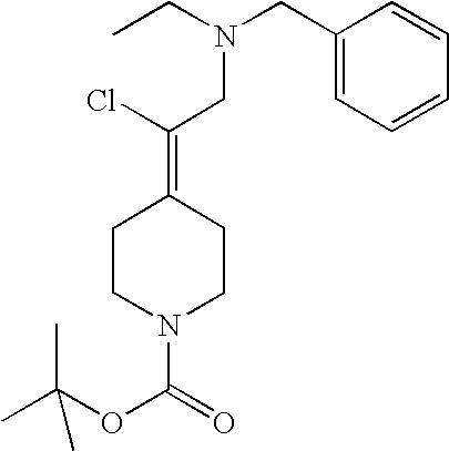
CC(OC(=O)N1CCC(=C(Cl)CN(CC2=CC=CC=C2)CC)CC1)(C)C
